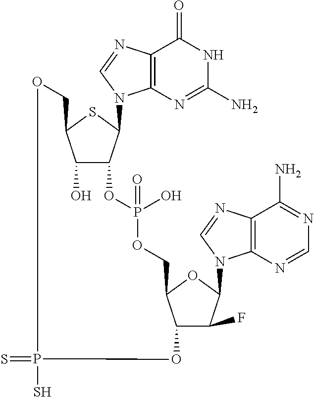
C1(O)C2C(N3C4=C(N=C3)C(=O)NC(N)=N4)SC1COP(=S)(S)OC1C(F)C(N3C4=C(N=C3)C(N)=NC=N4)OC1COP(=O)(O)O2
